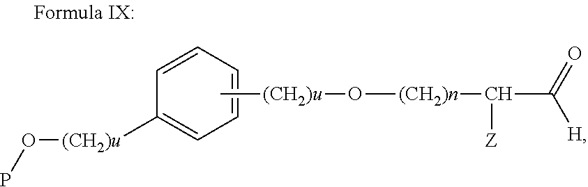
C1=CC=CC=C1[(CH2)u]OP.C[(CH2)u]O[(CH2)n]C(C([H])=O)[Z]
